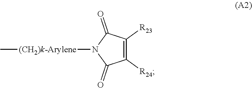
C1(=O)C([R24])=C([R23])C(=O)N1[(CH2)k-Arylene]C
